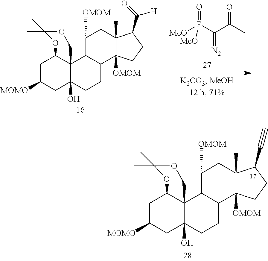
[MeO]P(C(C(C)=O)=[N2])(=O)[MeO].C1C([MOMO])CC2(O)C3(C1OC(C)(C)OC3)C1C(CC2)C2([OMOM])C(C)(CC1[OMOM])C(C(=O)[H])CC2.C1C([MOMO])CC2(O)C3(C1OC(C)(C)OC3)C1C(CC2)C2([OMOM])C(C)(CC1[OMOM])C(C#C)CC2
